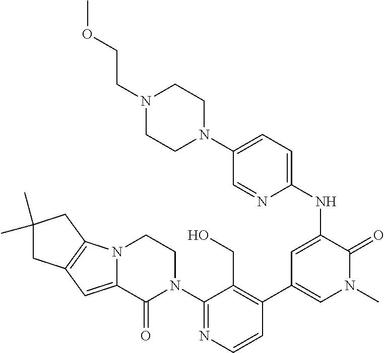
C1(N2CCN3C(=CC4=C3CC(C)(C)C4)C2=O)=NC=CC(C2=CN(C)C(=O)C(NC3=CC=C(N4CCN(CCOC)CC4)C=N3)=C2)=C1CO
